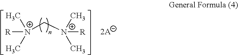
[N+](C[N+](C)(C)[R])([R])(C)C
